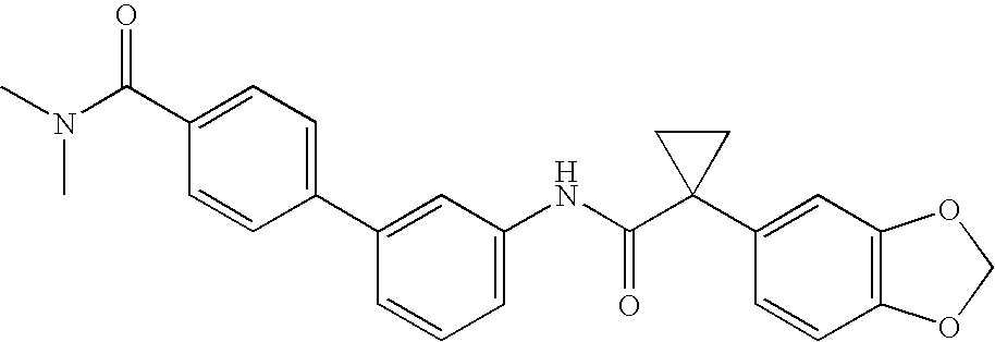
C1(C2=CC=C(C(N(C)C)=O)C=C2)=CC(NC(C2(C3=CC4=C(C=C3)OCO4)CC2)=O)=CC=C1
